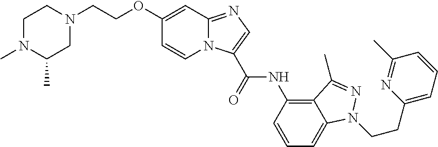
C1(OCCN2CCN(C)C(C)C2)=CC2=NC=C(C(=O)NC3=C4C(=CC=C3)N(CCC3=CC=CC(C)=N3)N=C4C)N2C=C1
